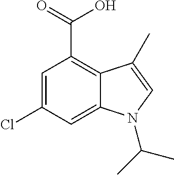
C1(Cl)=CC(C(=O)O)=C2C(=C1)N(C(C)C)C=C2C
